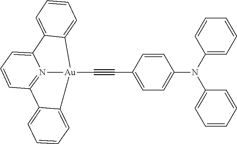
N12=C3C4=CC=CC=C4[Au]1(C#CC1=CC=C(N(C4=CC=CC=C4)C4=CC=CC=C4)C=C1)C1=CC=CC=C1C2=CC=C3
